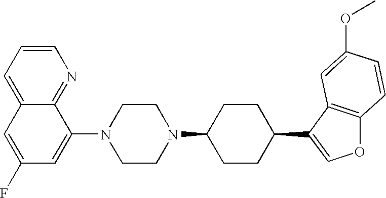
C1=C2C(=NC=C1)C(N1CCN(C3CCC(C4=COC5=C4C=C(OC)C=C5)CC3)CC1)=CC(F)=C2
